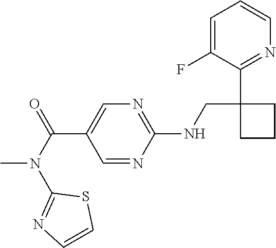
C1=C(F)C(C2(CNC3=NC=C(C(N(C4=NC=CS4)C)=O)C=N3)CCC2)=NC=C1
